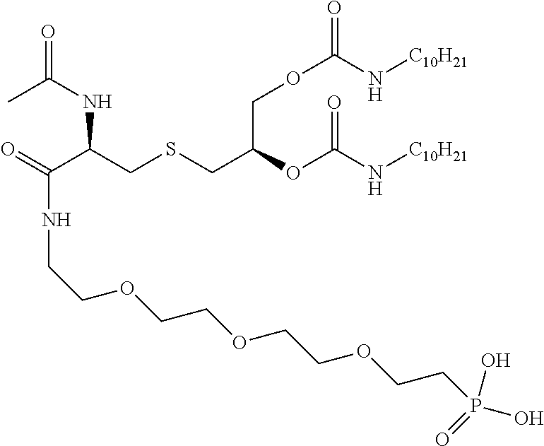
O=C(C(CSCC(OC(N[C10H21])=O)COC(N[C10H21])=O)NC(=O)C)NCCOCCOCCOCCP(O)(O)=O
